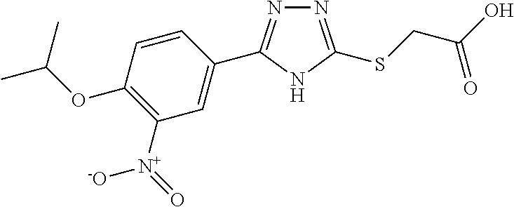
N1=C(SCC(O)=O)NC(C2=CC([N+](=O)[-O])=C(OC(C)C)C=C2)=N1
